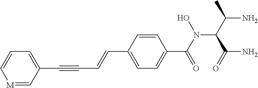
C(C1=CC=C(C(N(C(C(=O)N)C(C)N)O)=O)C=C1)=CC#CC1=CC=C[M]=C1
